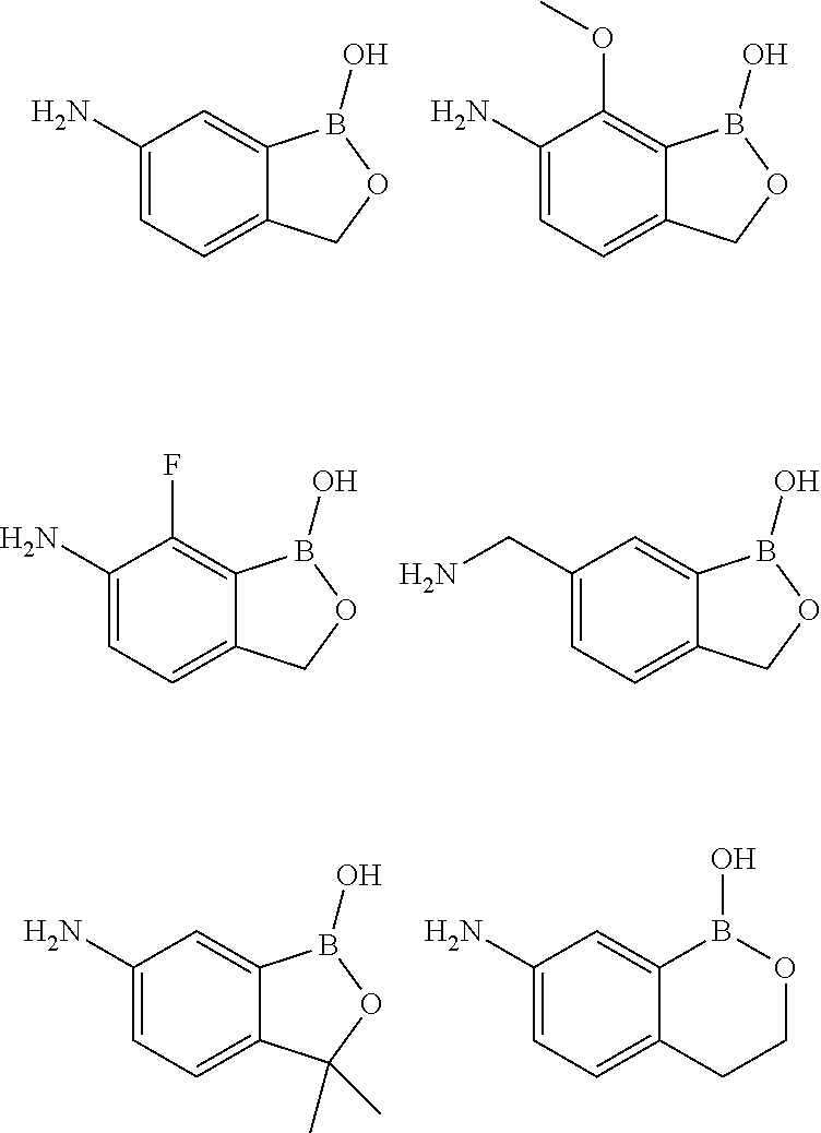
C1(N)=CC=C2C(=C1)B(O)OC2.C1(N)=CC=C2C(=C1OC)B(O)OC2.C1(N)=CC=C2C(=C1F)B(O)OC2.C1(CN)=CC=C2C(=C1)B(O)OC2.C1(N)=CC=C2C(=C1)B(O)OC2(C)C.C1(N)=CC=C2C(=C1)B(O)OCC2
